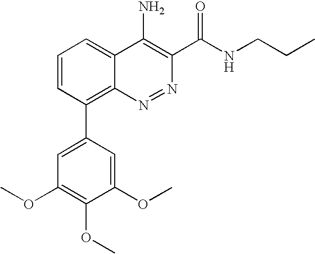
C1=CC(C2=CC(OC)=C(OC)C(OC)=C2)=C2C(=C1)C(N)=C(C(NCCC)=O)N=N2
